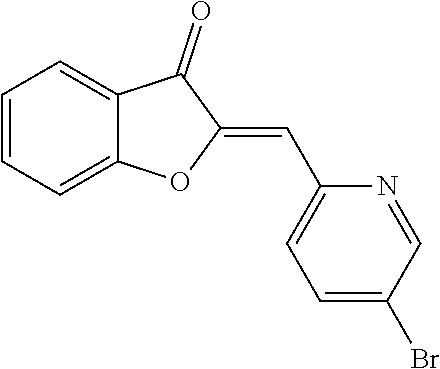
C1=CC=C2C(=C1)C(=O)C(=CC1=CC=C(Br)C=N1)O2
